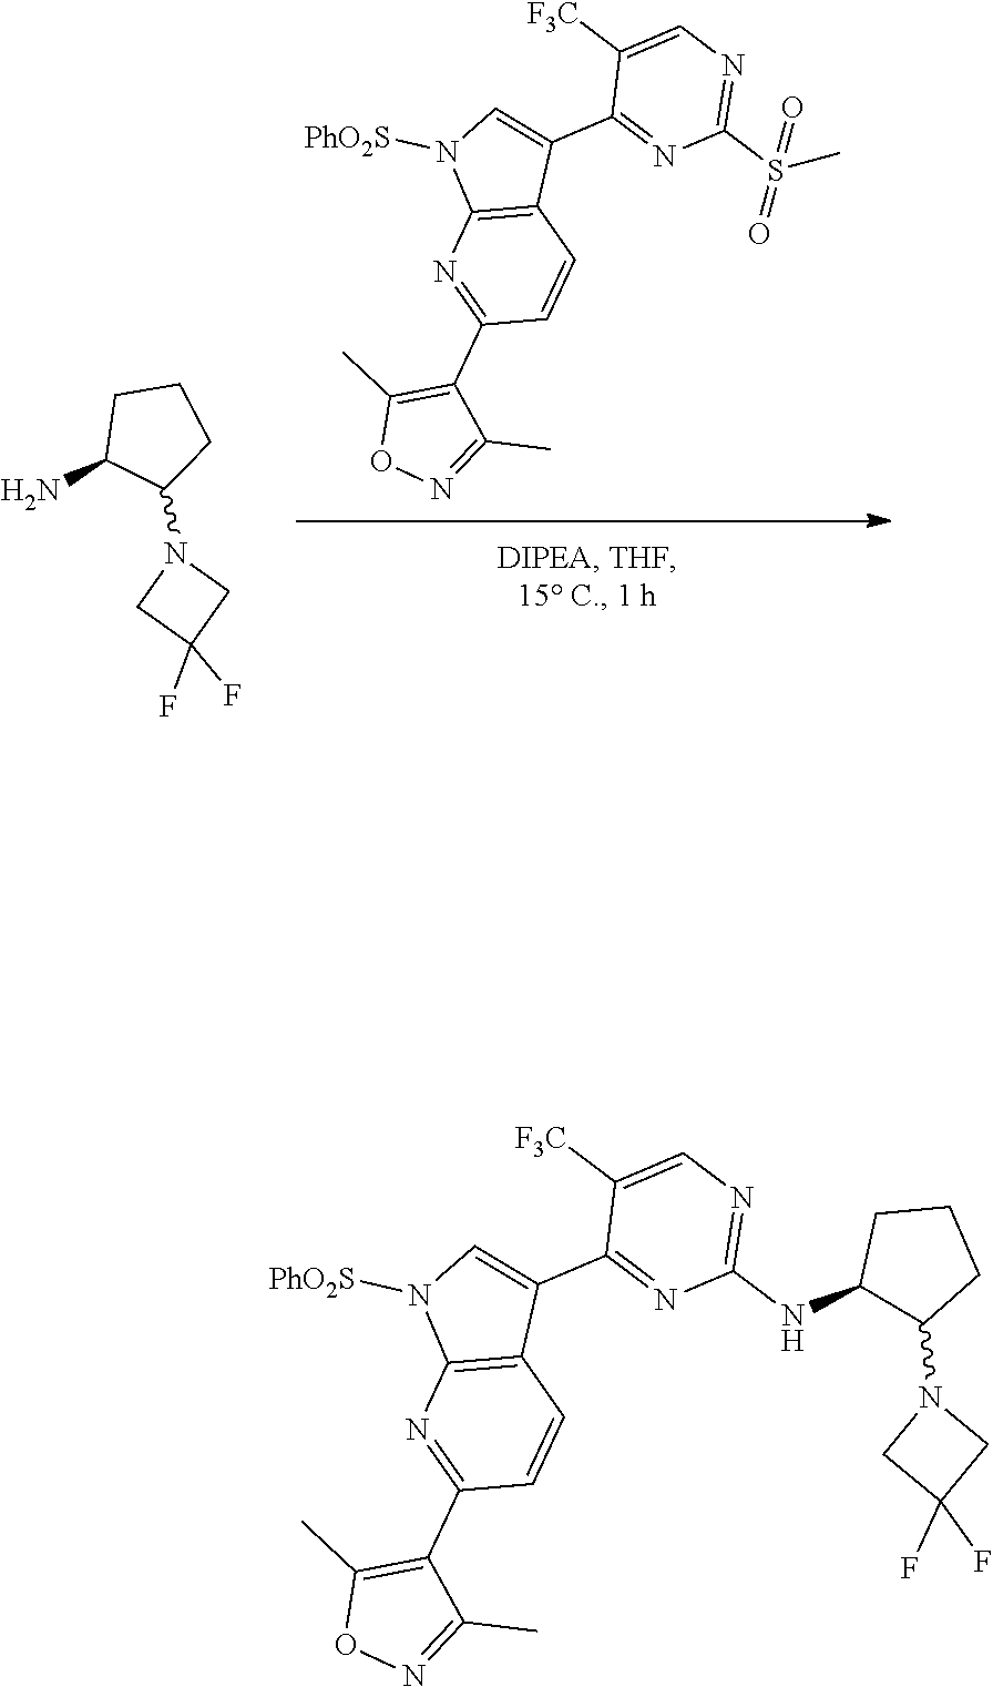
C1CC(N)C(N2CC(F)(F)C2)C1.N1=C(C2=C(C)ON=C2C)C=CC2=C1N([PhO2S])C=C2C1=NC(S(C)(=O)=O)=NC=C1[F3C].C1CC(NC2=NC=C([F3C])C(C3=CN([PhO2S])C4=C3C=CC(C3=C(C)ON=C3C)=N4)=N2)C(N2CC(F)(F)C2)C1
